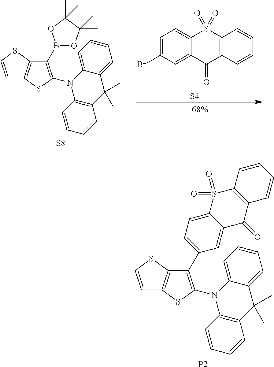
C1=C(Br)C=C2C(=C1)S(=O)(=O)C1=C(C2=O)C=CC=C1.[S4].C1=CSC2=C1SC(N1C3=C(C=CC=C3)C(C)(C)C3=CC=CC=C31)=C2B1OC(C)(C)C(C)(C)O1.[S8].C1=CSC2=C1SC(N1C3=C(C=CC=C3)C(C)(C)C3=CC=CC=C31)=C2C1=CC=C2C(=C1)C(=O)C1=C(S2(=O)=O)C=CC=C1.[P2]
